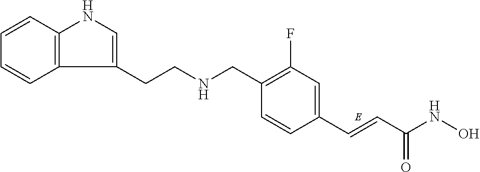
C12=C(C=CC=C1)NC=C2CCNCC1=C(F)C=C(C=CC(NO)=O)C=C1
